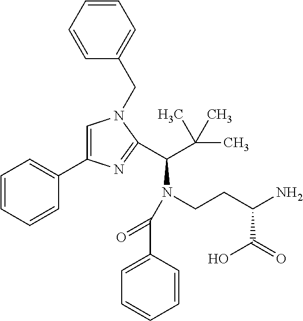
C1=C(C2=CC=CC=C2)N=C(C(N(CCC(N)C(=O)O)C(C2=CC=CC=C2)=O)C(C)(C)C)N1CC1=CC=CC=C1
